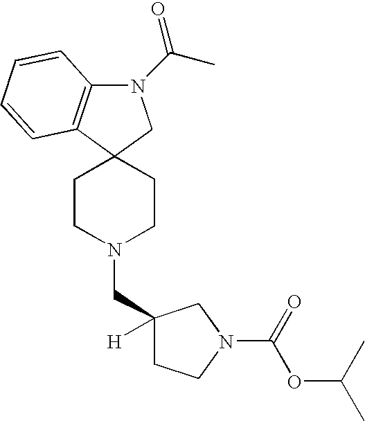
C1CN(CC2([H])CCN(C(=O)OC(C)C)C2)CCC12C1=C(N(C(C)=O)C2)C=CC=C1
